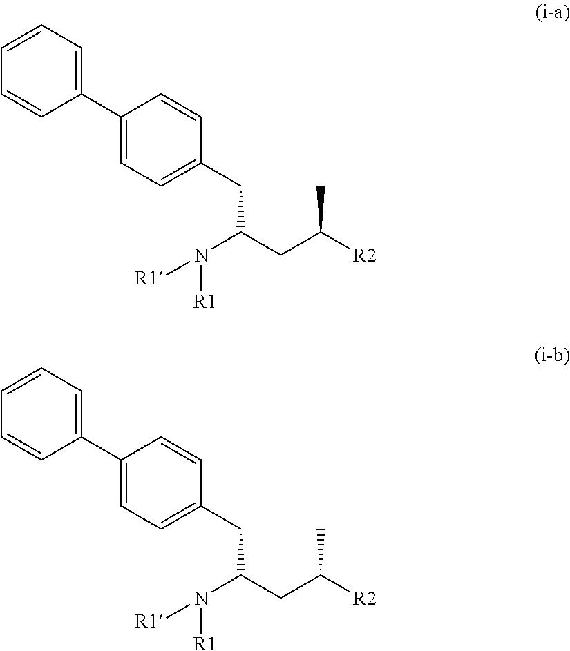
C1(C2=CC=C(CC(CC([R2])C)N([R1])[R1])C=C2)=CC=CC=C1.C1(C2=CC=C(CC(CC([R2])C)N([R1])[R1])C=C2)=CC=CC=C1
